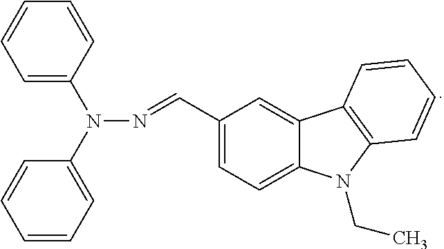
C1=C(N(N=CC2=CC=C3C(=C2)C2=C(N3CC)C=CC=C2)C2=CC=CC=C2)C=CC=C1
